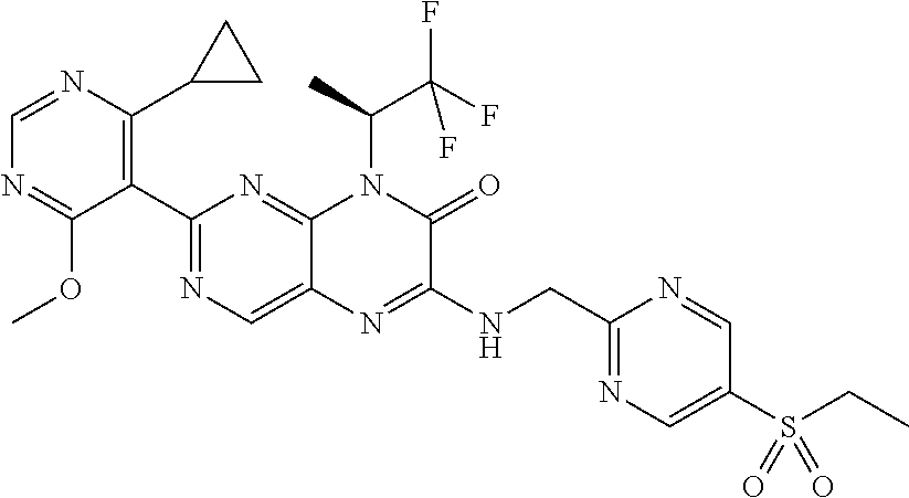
C1(C2=NC=C3C(=N2)N(C(C(F)(F)F)C)C(=O)C(NCC2=NC=C(S(CC)(=O)=O)C=N2)=N3)=C(C2CC2)N=CN=C1OC
